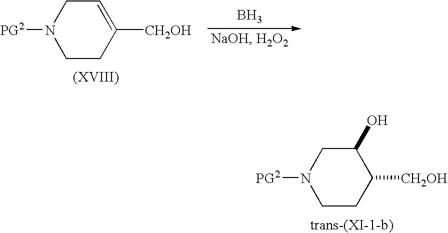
C1=C([CH2OH])CCN([PG2])C1.B.C1(O)CN([PG2])CCC1[CH2OH]
